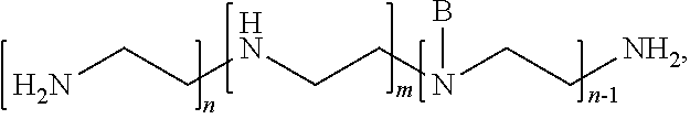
NCCNCCN(CC[NH2])B
